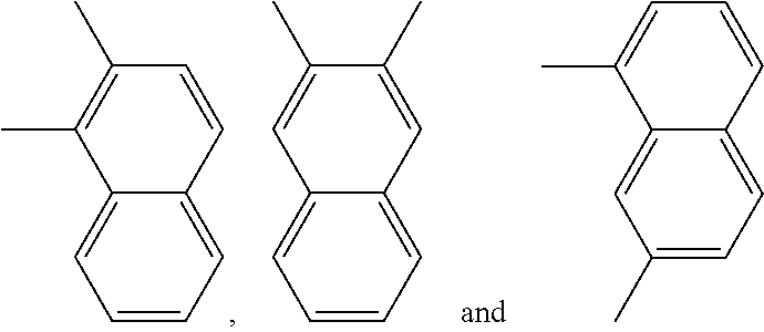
C1=CC=C2C(=C1)C(C)=C(C)C=C2.C1=CC=C2C(=C1)C=C(C)C(C)=C2.C1(C)=CC=C2C(=C1)C(C)=CC=C2
